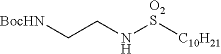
[BocHN]CCN[O2S][C10H21]
